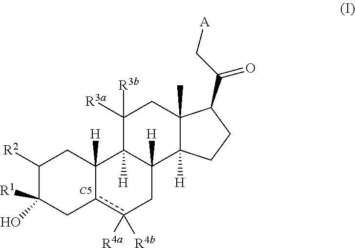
C1([R2])C([R1])(O)Cc2c([R4b])([R4a])CC3([H])C([H])(C2([H])C1)C([R3a])([R3b])CC1(C)C3([H])CCC1C(C[A])=O.[C5]
